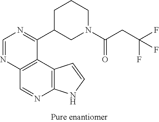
C1=NC2=C(C(C3CN(C(CC(F)(F)F)=O)CCC3)=N1)C1=C(N=C2)NC=C1
